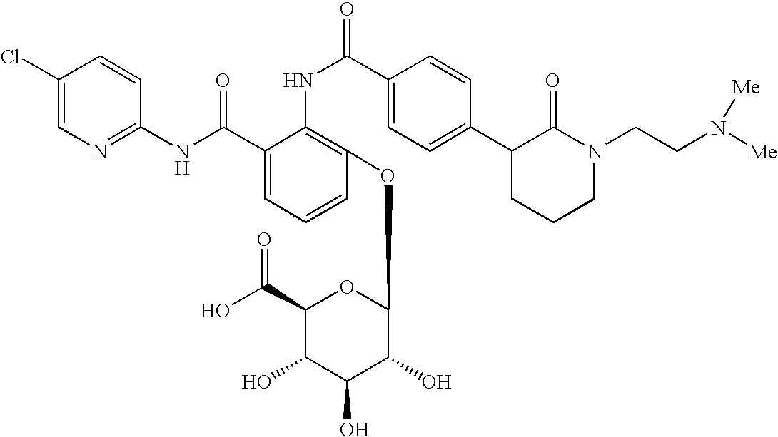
C1(Cl)=CN=C(NC(C2=CC=CC(OC3C(O)C(O)C(O)C(C(O)=O)O3)=C2NC(=O)C2=CC=C(C3CCCN(CCN([Me])[Me])C3=O)C=C2)=O)C=C1
